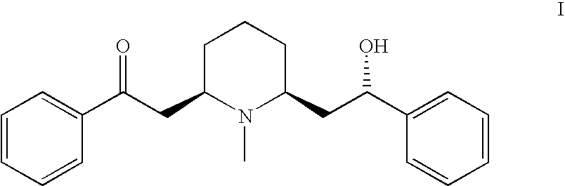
C1=CC=CC(C(CC2N(C)C(CC(C3=CC=CC=C3)O)CCC2)=O)=C1
